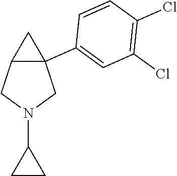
C12C(C3=CC(Cl)=C(Cl)C=C3)(CN(C3CC3)C1)C2
